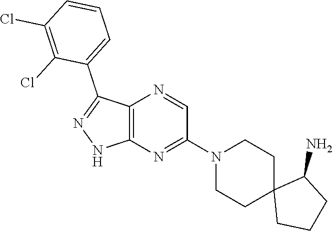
C12=C(N=C(N3CCC4(CC3)CCCC4N)C=N1)NN=C2C1=CC=CC(Cl)=C1Cl
